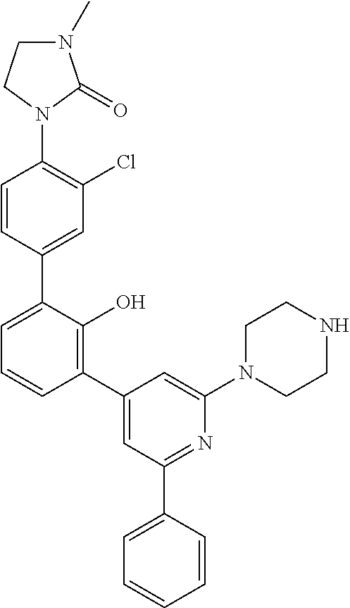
C1(N2C(=O)N(C)CC2)=C(Cl)C=C(C2=CC=CC(C3=CC(C4=CC=CC=C4)=NC(N4CCNCC4)=C3)=C2O)C=C1
